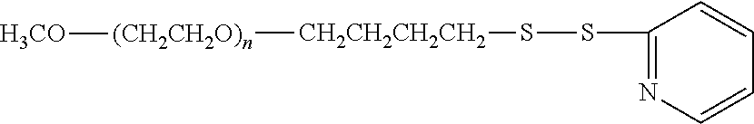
[(CH2CH2O)n]([CH2CH2CH2CH2]SSC1=NC=CC=C1)[H3CO]
